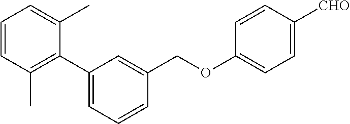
C1=CC(C)=C(C2=CC=CC(COC3=CC=C([CHO])C=C3)=C2)C(C)=C1
